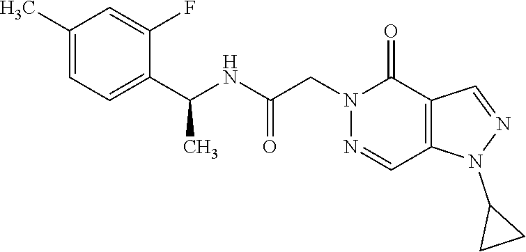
C1(C)=CC=C(C(NC(CN2N=CC3=C(C2=O)C=NN3C2CC2)=O)C)C(F)=C1
